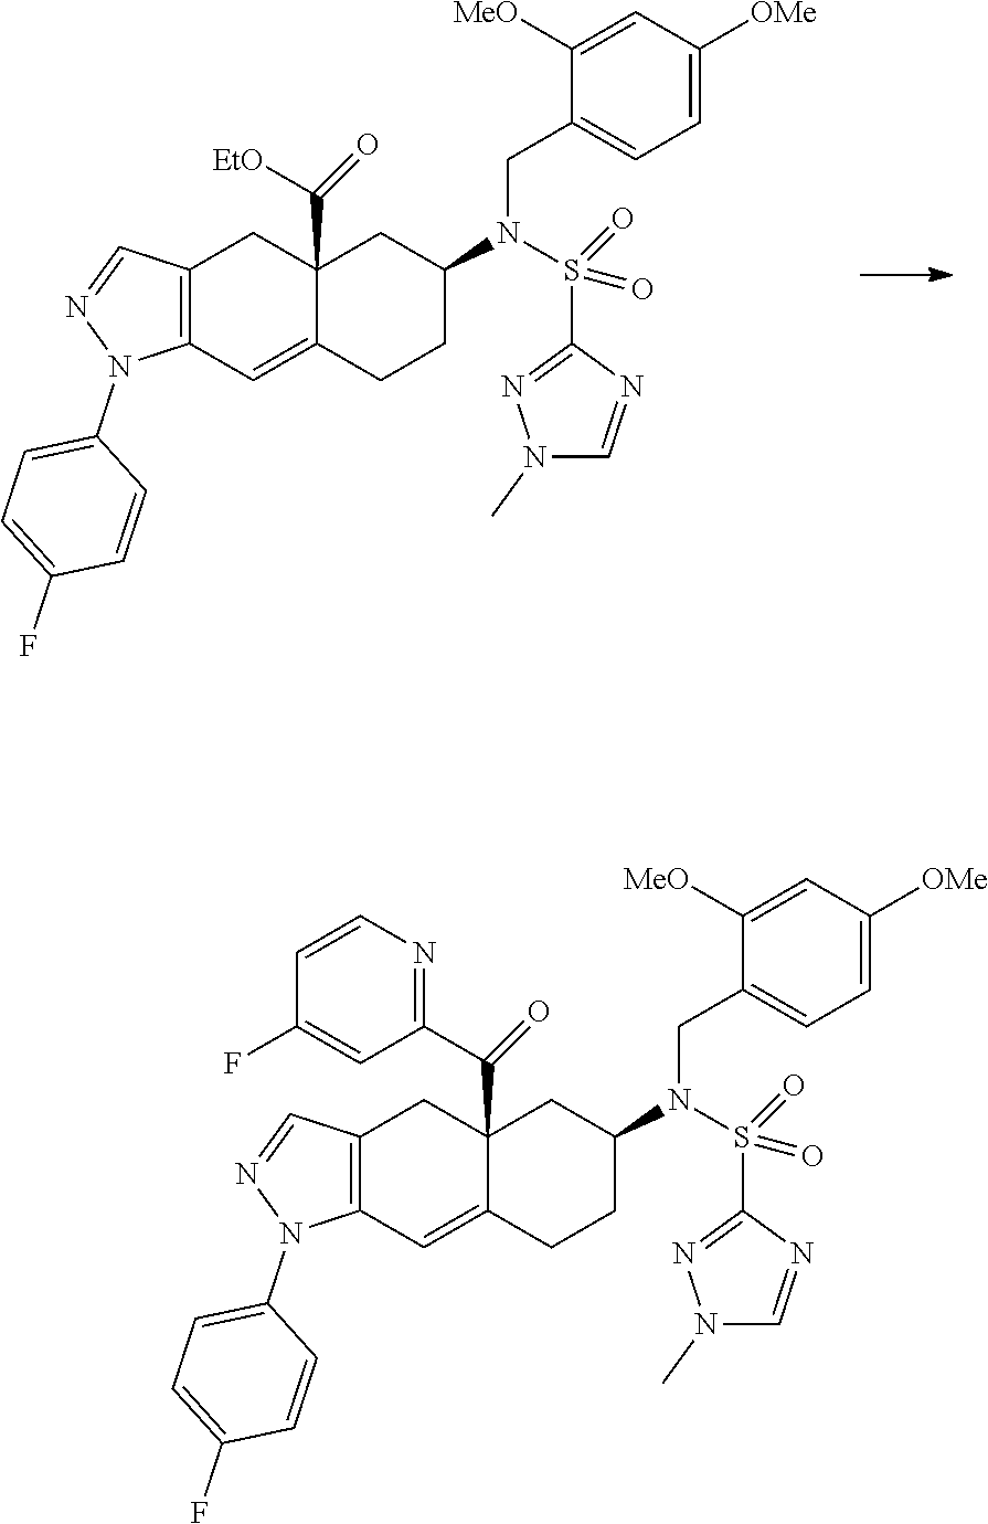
C12=C(C=C3C(C(=O)C4=NC=CC(F)=C4)(C1)CC(N(S(C1=NN(C)C=N1)(=O)=O)CC1=CC=C([OMe])C=C1[MeO])CC3)N(C1=CC=C(F)C=C1)N=C2.C12=C(C=C3C(C(=O)[EtO])(C1)CC(N(S(C1=NN(C)C=N1)(=O)=O)CC1=CC=C([OMe])C=C1[MeO])CC3)N(C1=CC=C(F)C=C1)N=C2
